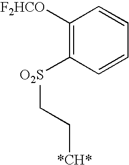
C1([F2HCO])=C([O2S]CC[*CH*])C=CC=C1
